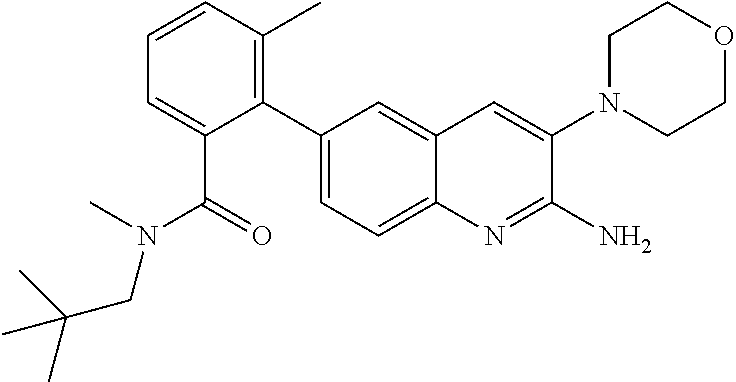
C1(C2=CC=C3C(=C2)C=C(N2CCOCC2)C(N)=N3)=C(C)C=CC=C1C(N(C)CC(C)(C)C)=O
